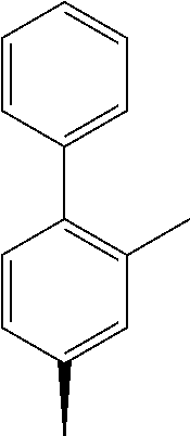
C1=CC(C)=CC(C)=C1C1=CC=CC=C1
